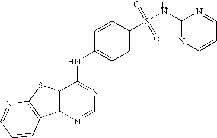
C12=C(C(NC3=CC=C(S(NC4=NC=CC=N4)(=O)=O)C=C3)=NC=N1)SC1=C2C=CC=N1
